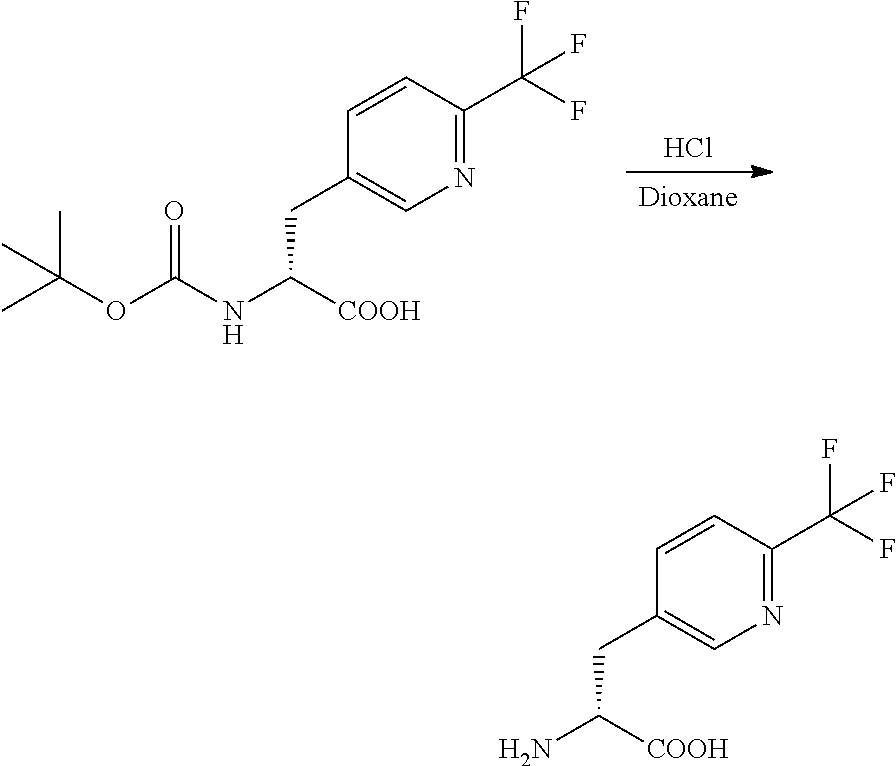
Cl.[Dioxane].CC(OC(NC([COOH])CC1=CN=C(C(F)(F)F)C=C1)=O)(C)C.NC([COOH])CC1=CN=C(C(F)(F)F)C=C1
